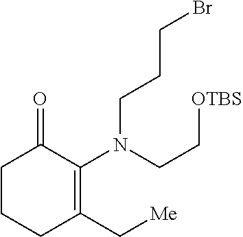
C1CCC(C[Me])=C(N(CC[OTBS])CCCBr)C1=O
